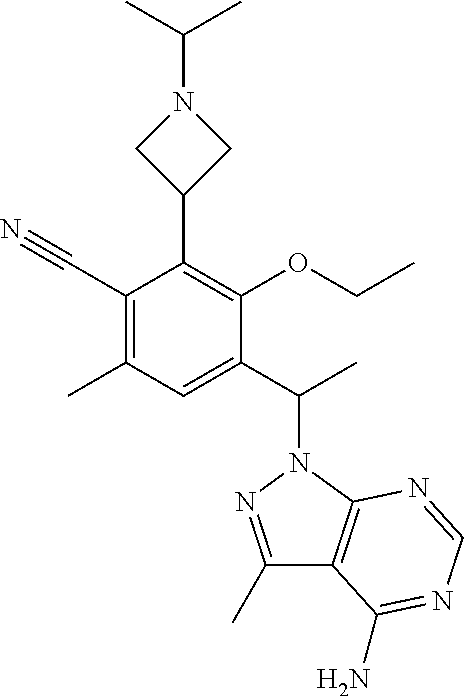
C1(C#N)=C(C)C=C(C(C)N2N=C(C)C3=C2N=CN=C3N)C(OCC)=C1C1CN(C(C)C)C1
